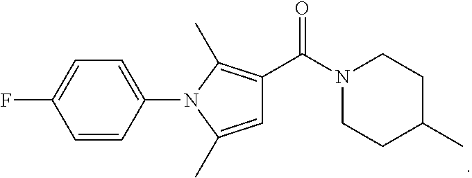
C1(N2C(C)=CC(C(N3CCC(C)CC3)=O)=C2C)=CC=C(F)C=C1
